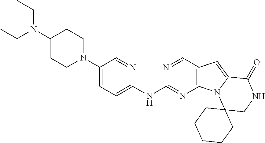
C1(N2CCC(N(CC)CC)CC2)=CC=C(NC2=NC3=C(C=N2)C=C2N3C3(CNC2=O)CCCCC3)N=C1
